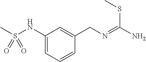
CS(NC1=CC=CC(CN=C(N)SC)=C1)(=O)=O
